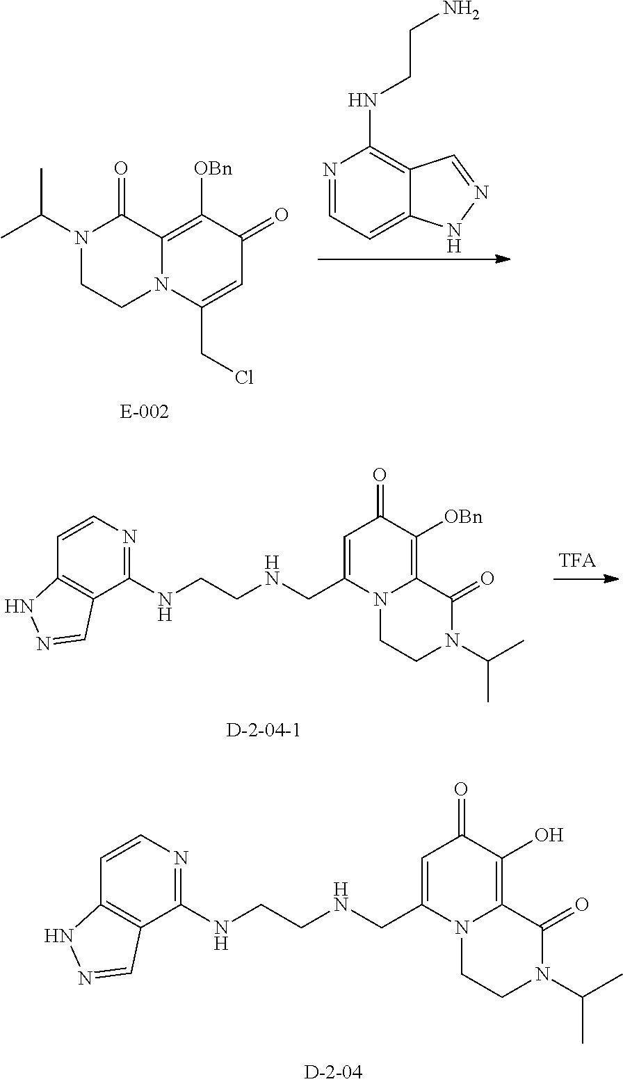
N1=CC=C2C(=C1NCCN)C=NN2.N1(C(C)C)CCN2C(=C([OBn])C(=O)C=C2CCl)C1=O.N(CC1=CC(=O)C([OBn])=C2N1CCN(C(C)C)C2=O)CCNC1=NC=CC2=C1C=NN2.N(CC1=CC(=O)C(O)=C2N1CCN(C(C)C)C2=O)CCNC1=NC=CC2=C1C=NN2
